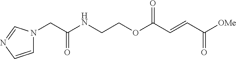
C(NCCOC(C=CC([OMe])=O)=O)(CN1C=CN=C1)=O
